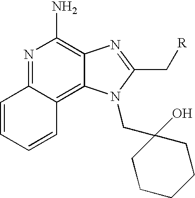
C1=CC=CC2=C3C(=C(N)N=C12)N=C(C[R])N3CC1(O)CCCCC1
